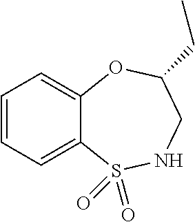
C1=CC=C2C(=C1)OC(CC)CNS2(=O)=O
